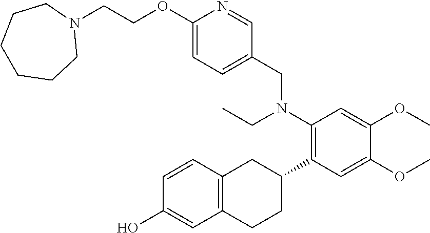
C1(CN(C2=C(C3CC4=C(CC3)C=C(O)C=C4)C=C(OC)C(OC)=C2)CC)=CC=C(OCCN2CCCCCC2)N=C1
